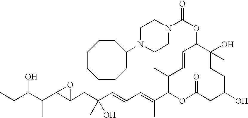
CCC(C(C1C(CC(C=CC=C(C2OC(=O)CC(O)CCC(O)(C)C(OC(N3CCN(C4CCCCCCC4)CC3)=O)C=CC2C)C)(O)C)O1)C)O
